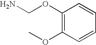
C1(OCN)=C(OC)C=CC=C1
